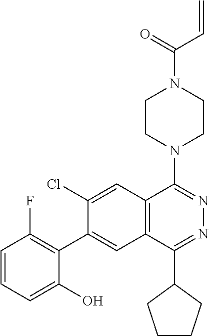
N1=C(N2CCN(C(C=C)=O)CC2)C2=C(C(C3CCCC3)=N1)C=C(C1=C(F)C=CC=C1O)C(Cl)=C2
